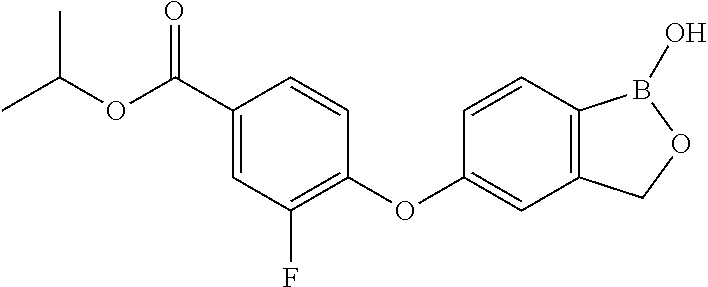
C1(C(OC(C)C)=O)=CC(F)=C(OC2=CC3=C(C=C2)B(O)OC3)C=C1
